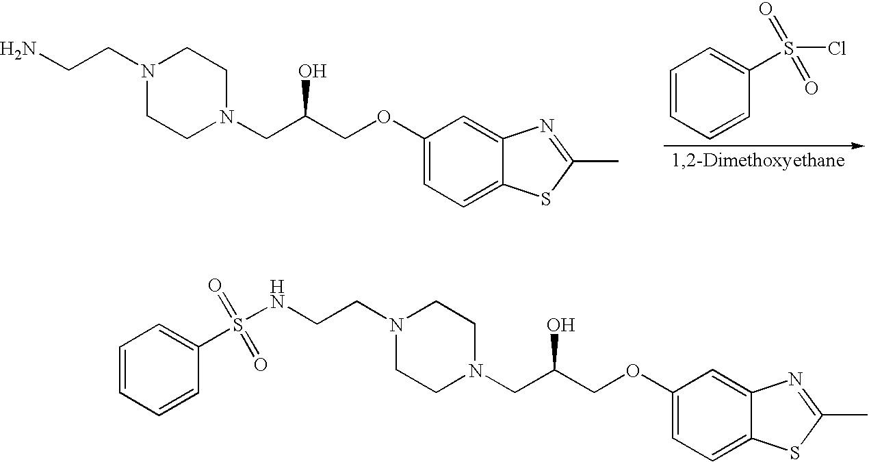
N1(CCN)CCN(CC(COC2=CC=C3C(=C2)N=C(C)S3)O)CC1.C1=CC=CC(S(=O)(=O)Cl)=C1.N1(CCNS(=O)(=O)C2=CC=CC=C2)CCN(CC(COC2=CC=C3C(=C2)N=C(C)S3)O)CC1
